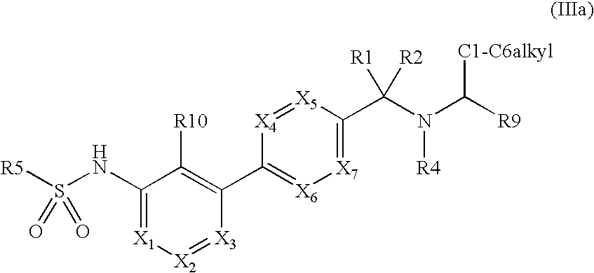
C1(NS([R5])(=O)=O)=[X1][X2]=[X3]C(C2=[X6][X7]=C(C(N(C([R9])[C1-C6alkyl])[R4])([R1])[R2])[X5]=[X4]2)=C1[R10]
